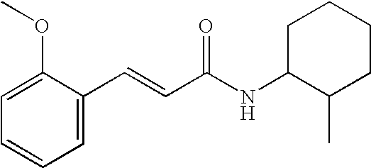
C1(C=CC(NC2C(C)CCCC2)=O)=CC=CC=C1OC
